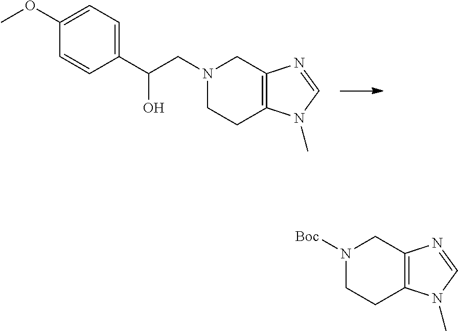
C1(OC)=CC=C(C(CN2CCC3=C(C2)N=CN3C)O)C=C1.[Boc]N1CCC2=C(C1)N=CN2C
